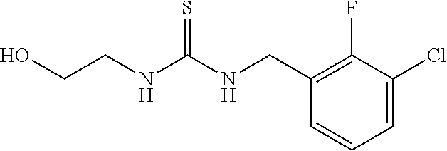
C1(CNC(NCCO)=S)=C(F)C(Cl)=CC=C1
